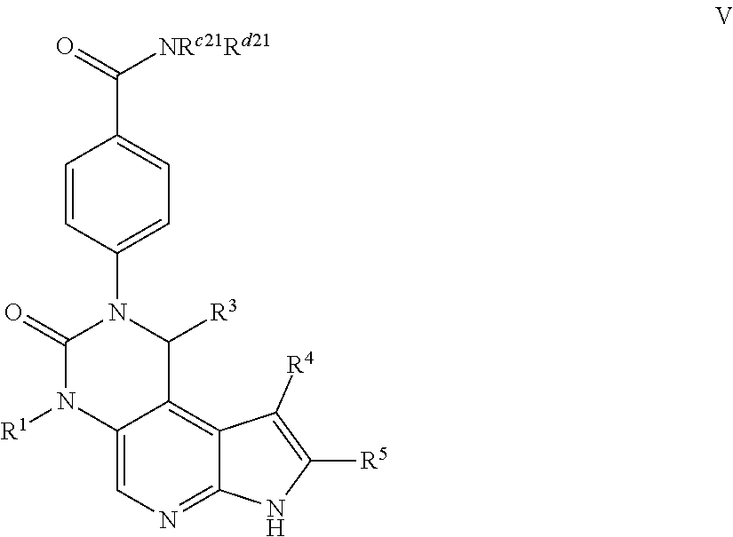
C12=CN=C3C(=C1C([R3])N(C1=CC=C(C(=O)[NRc21Rd21])C=C1)C(=O)N2[R1])C([R4])=C([R5])N3
